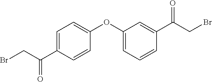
C1(OC2=CC=CC(C(CBr)=O)=C2)=CC=C(C(CBr)=O)C=C1
